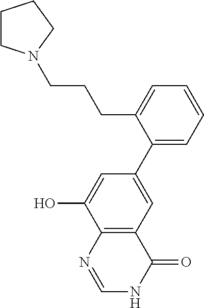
C(CCC1=CC=CC=C1C1=CC2=C(C(O)=C1)N=CNC2=O)N1CCCC1
